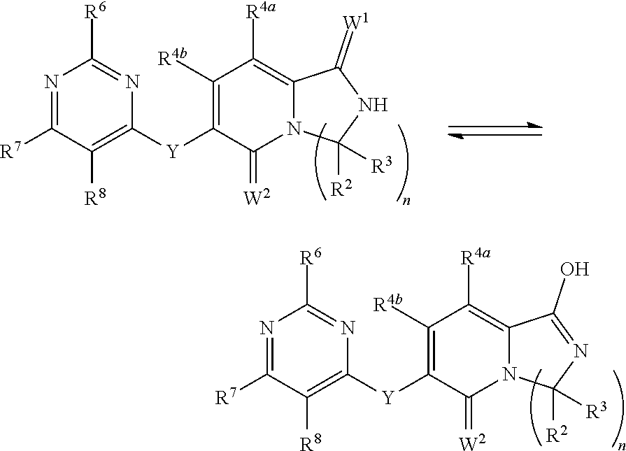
N1=C([R7])C([R8])=C([Y]C2=C([R4b])C([R4a])=C3N(C2=[W2])C([R2])([R3])N=C3O)N=C1[R6].N1=C([R7])C([R8])=C([Y]C2=C([R4b])C([R4a])=C3N(C2=[W2])C([R2])([R3])NC3=[W1])N=C1[R6]
